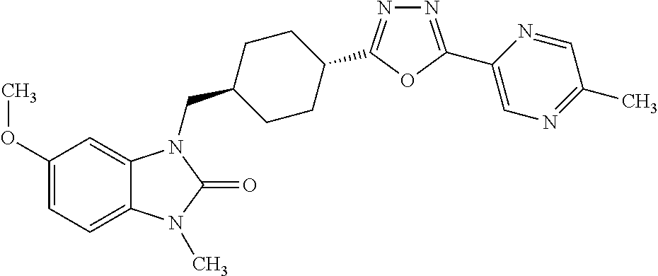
C1(OC)=CC=C2C(=C1)N(CC1CCC(C3=NN=C(C4=CN=C(C)C=N4)O3)CC1)C(=O)N2C
